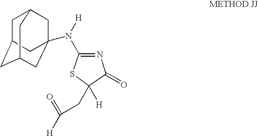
C1(N([H])C23CC4CC(CC(C2)C4)C3)=NC(=O)C([H])(CC([H])=O)S1
